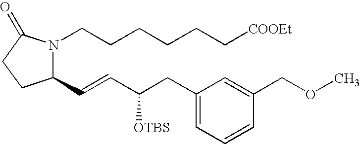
C1(C=CC(CC2=CC=CC(COC)=C2)[OTBS])N(CCCCCC[COOEt])C(=O)CC1
